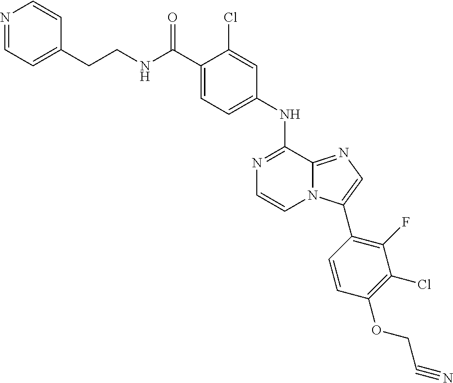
C1(NC2=NC=CN3C2=NC=C3C2=C(F)C(Cl)=C(OCC#N)C=C2)=CC=C(C(NCCC2=CC=NC=C2)=O)C(Cl)=C1
